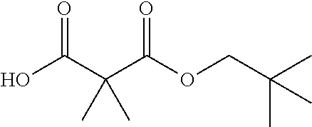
OC(C(C(OCC(C)(C)C)=O)(C)C)=O
